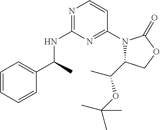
C1=CC=CC(C(C)NC2=NC=CC(N3C(C(C)OC(C)(C)C)COC3=O)=N2)=C1
